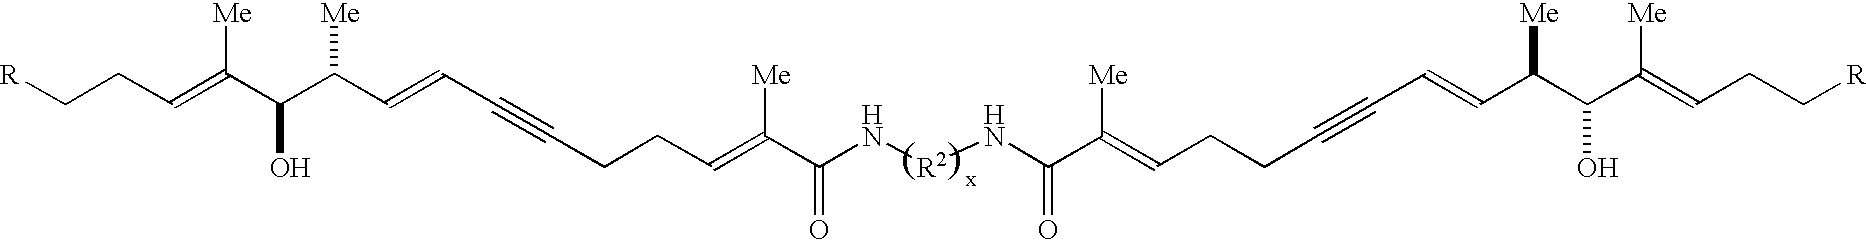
[R]CCC=C(C(C(C=CC#CCCC=C(C(N[R2]NC(C(=CCCC#CC=CC(C(C(=CCC[R])[Me])O)[Me])[Me])=O)=O)[Me])[Me])O)[Me]
